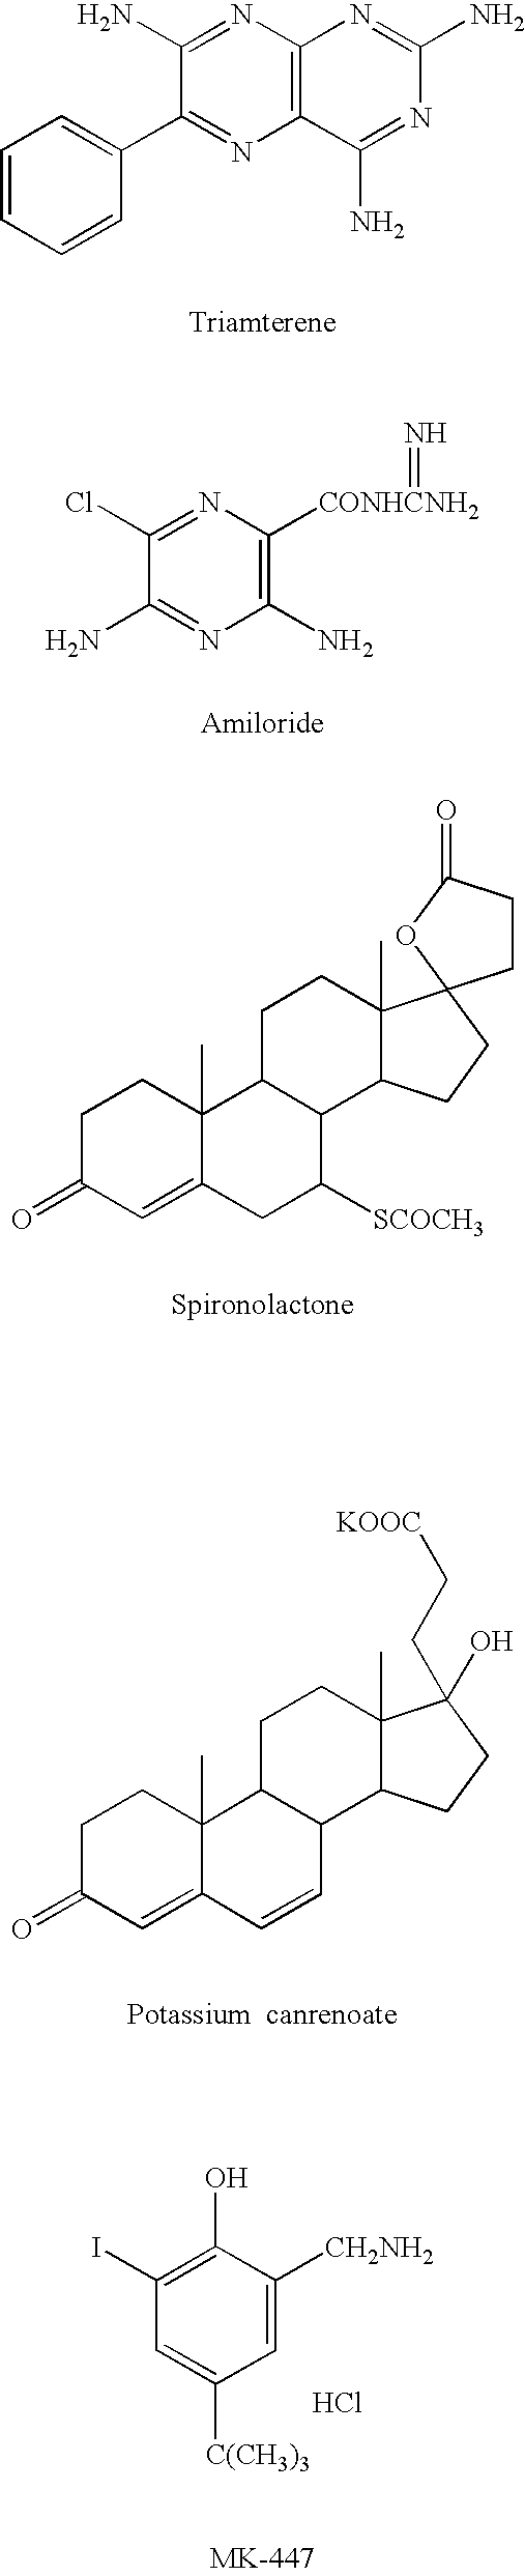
C1=CC=CC(C2=NC3=C(N=C2N)N=C(N)N=C3N)=C1.NC1=NC(N)=C([CONHCNH2]=N)N=C1Cl.C1C(=O)C=C2C(C)(C1)C1C(C([SCOCH3])C2)C2C(C)(CC1)C1(CC2)CCC(=O)O1.C1C(=O)C=C2C(C)(C1)C1C(C=C2)C2C(C)(CC1)C(O)(CC[KOOC])CC2.C1=C([CH2NH2])C(O)=C(I)C=C1[C(CH3)3].Cl
